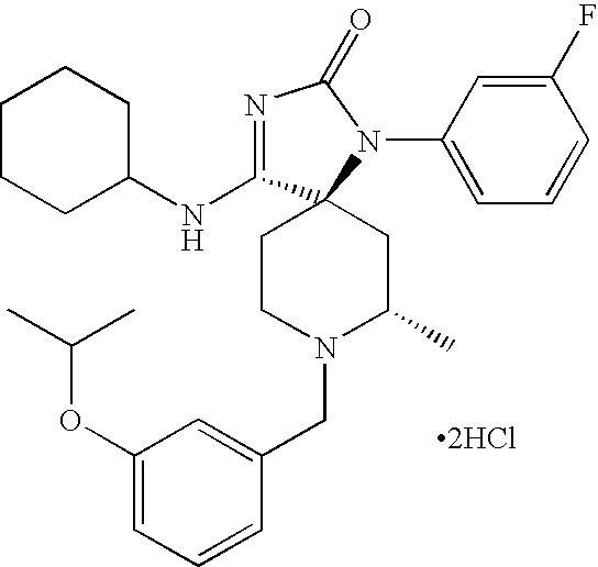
N1=C(NC2CCCCC2)C2(N(C3=CC=CC(F)=C3)C1=O)CCN(CC1=CC(OC(C)C)=CC=C1)C(C)C2.[2HCl]
